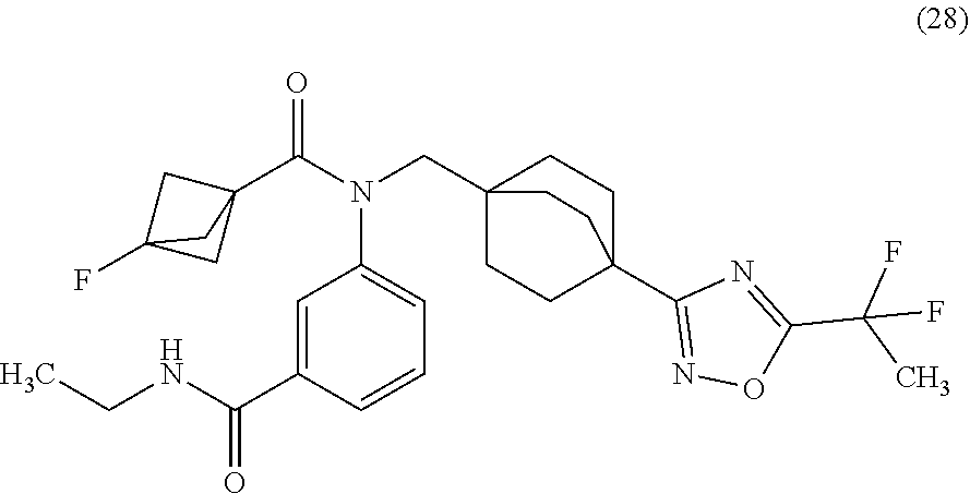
C12(C(N(CC34CCC(C5=NOC(C(C)(F)F)=N5)(CC3)CC4)C3=CC=CC(C(=O)NCC)=C3)=O)CC(F)(C1)C2
